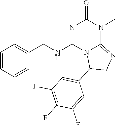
C1(CNC2=NC(=O)N(C)C3=NCC(C4=CC(F)=C(F)C(F)=C4)N23)=CC=CC=C1
